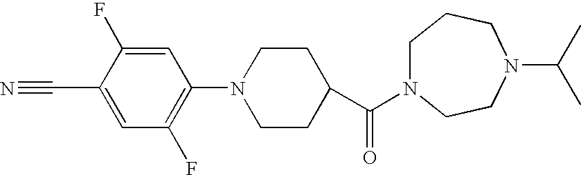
C1=C(C#N)C(F)=CC(N2CCC(C(=O)N3CCCN(C(C)C)CC3)CC2)=C1F
